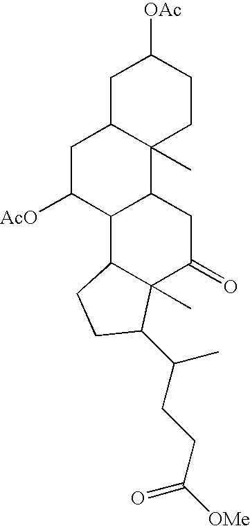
C1C2C(C)(CCC1[OAc])C1C(C([AcO])C2)C2C(C)(C(=O)C1)C(C(CCC(=O)[OMe])C)CC2
